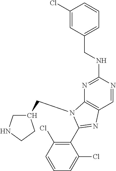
C1=NC(NCC2=CC=CC(Cl)=C2)=NC2=C1N=C(C1=C(Cl)C=CC=C1Cl)N2CC1CNCC1
